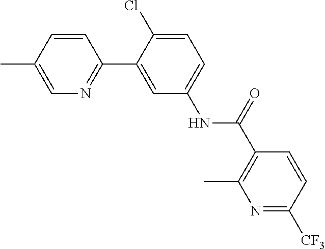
C1=CC(C)=CN=C1C1=CC(NC(=O)C2=C(C)N=C([CF3])C=C2)=CC=C1Cl
